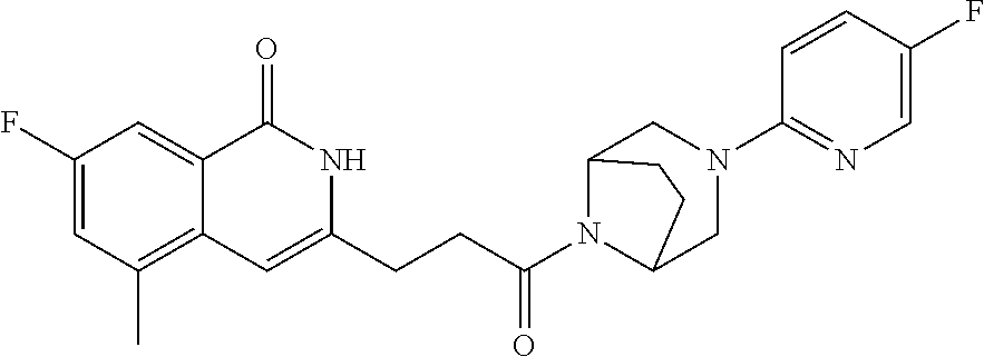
C1(F)=CC(C)=C2C(=C1)C(=O)NC(CCC(N1C3CN(C4=NC=C(F)C=C4)CC1CC3)=O)=C2
